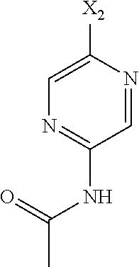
C1=NC([X2])=CN=C1NC(C)=O
